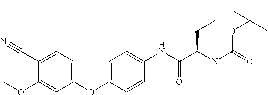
C1(C#N)=CC=C(OC2=CC=C(NC(=O)C(NC(=O)OC(C)(C)C)CC)C=C2)C=C1OC
